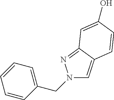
N1(CC2=CC=CC=C2)C=C2C(=N1)C=C(O)C=C2
